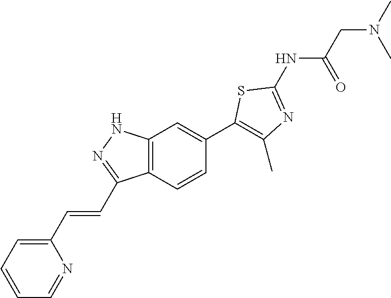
C1(C=CC2=NNC3=C2C=CC(C2=C(C)N=C(NC(CN(C)C)=O)S2)=C3)=CC=CC=N1
